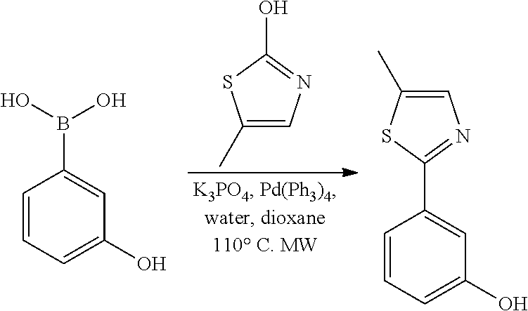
C1=CC=C(O)C=C1B(O)O.C1(C)=CN=C(O)S1.C1=CC=C(O)C=C1C1=NC=C(C)S1
